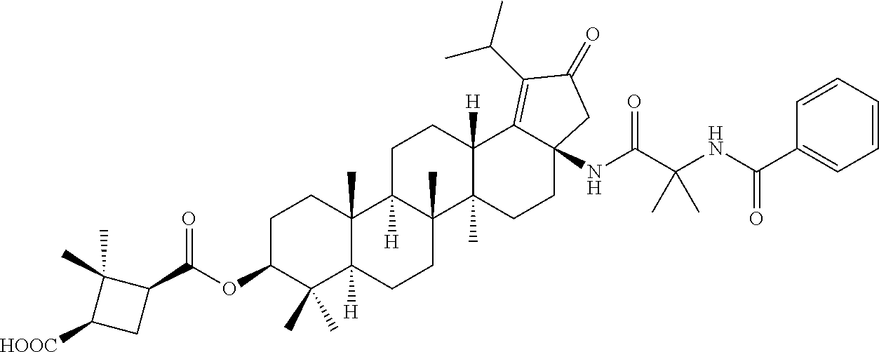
C1=CC=CC(C(NC(C(NC23C(=C(C(C)C)C(=O)C2)C2([H])C(C)(CC3)C3(C)C([H])(CC2)C2(C)C([H])(CC3)C(C)(C)C(OC(C3C(C)(C)C([HOOC])C3)=O)CC2)=O)(C)C)=O)=C1
